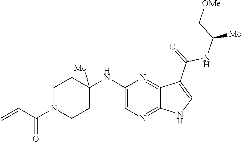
C1N(C(C=C)=O)CCC(NC2=CN=C3C(=N2)C(C(=O)NC(C[OMe])[Me])=CN3)([Me])C1
